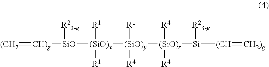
[(CH2]=[CH)g][SiO]([R23-g])[(SiO)x]([R1])([R1])[(SiO)y]([R1])([R4])[(SiO)z]([Si]([R23-g])[(CH]=[CH2)g])([R4])[R4]
